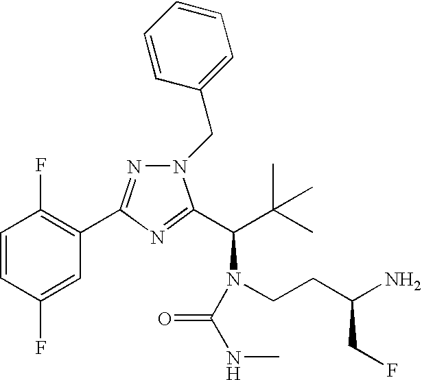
C1=CC(F)=CC(C2=NN(CC3=CC=CC=C3)C(C(C(C)(C)C)N(CCC(N)CF)C(NC)=O)=N2)=C1F
